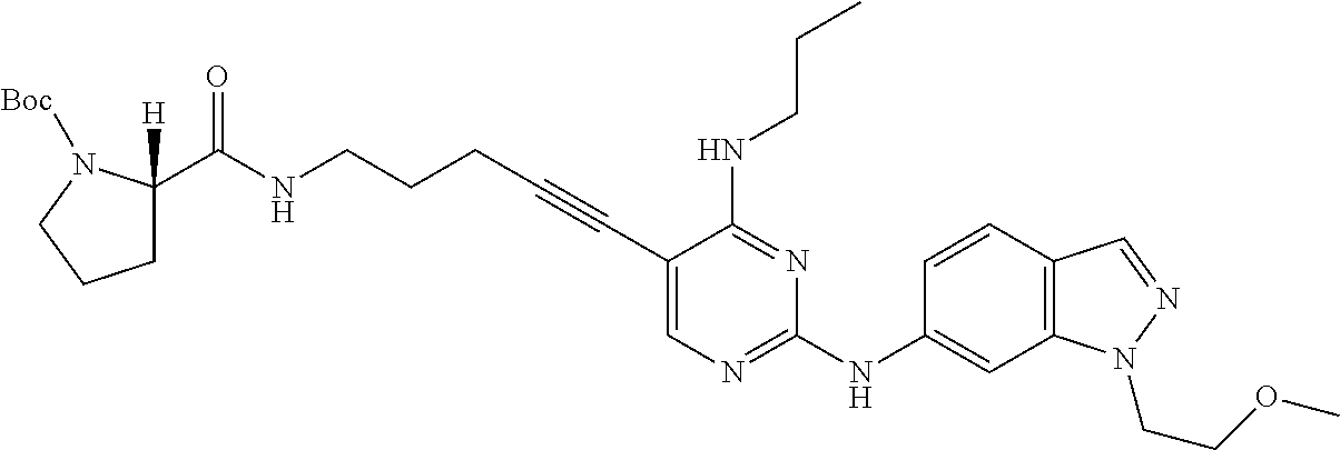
C(NCCCC#CC1=CN=C(NC2=CC3=C(C=C2)C=NN3CCOC)N=C1NCCC)(=O)C1([H])CCCN1[Boc]
